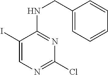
C1(I)=CN=C(Cl)N=C1NCC1=CC=CC=C1
